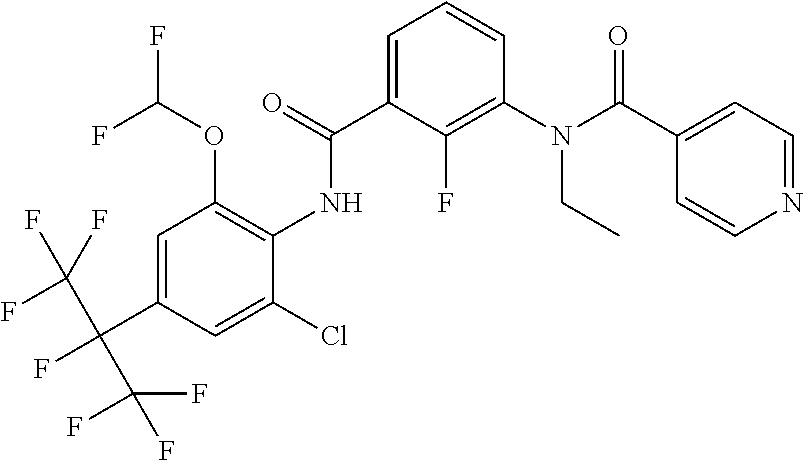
C1=C(C(=O)NC2=C(OC(F)F)C=C(C(C(F)(F)F)(C(F)(F)F)F)C=C2Cl)C(F)=C(N(C(C2=CC=NC=C2)=O)CC)C=C1
